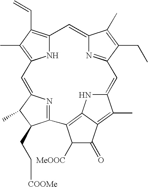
N1C2=C(C)C(C=C)=C1C=C1N=C(C=C3C(C)=C4C(=O)C([MeOOC])C(=C4N3)C3=NC(=C2)C(C)C3CC[COOMe])C(CC)=C1C
